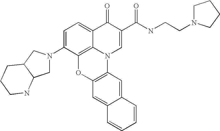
C1=C(N2CC3C(C2)CCCN3)C2=C3C(=C1)C(=O)C(C(=O)NCCN1CCCC1)=CN3C1=C(O2)C=C2C(=C1)C=CC=C2
